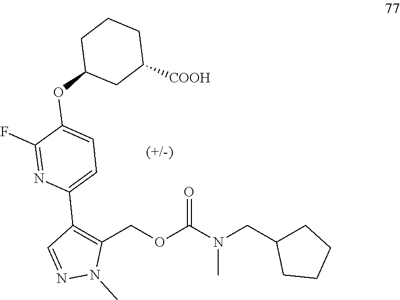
C1(C2=CC=C(OC3CC([COOH])CCC3)C(F)=N2)=C(COC(N(CC2CCCC2)C)=O)N(C)N=C1
